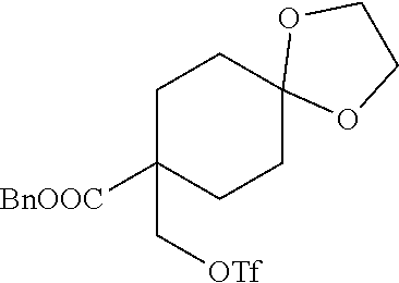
C1C(C[OTf])([BnOOC])CCC2(C1)OCCO2
